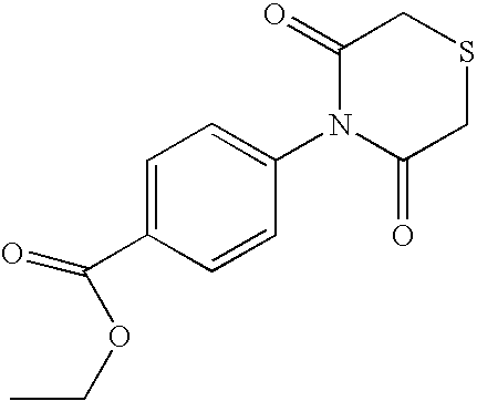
C1(=O)N(C2=CC=C(C(OCC)=O)C=C2)C(=O)CSC1
